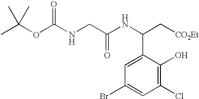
C1(Cl)=C(O)C(C(C[CO2Et])NC(CNC(OC(C)(C)C)=O)=O)=CC(Br)=C1
